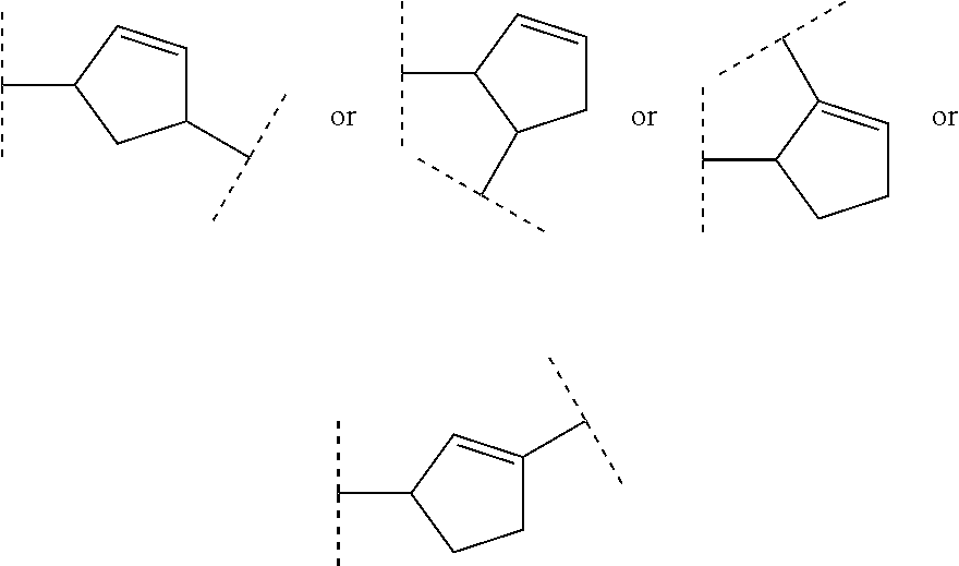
C1(C(C)C)CC(C(C)C)C=C1.C1(C(C)C)C=CCC1C(C)C.C1(C(C)C)CCC=C1C(C)C.C1(C(C)C)C=C(C(C)C)CC1
